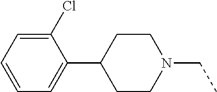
C1(Cl)=CC=CC=C1C1CCN(CC)CC1
